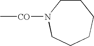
C1CN([CO]C)CCCC1
